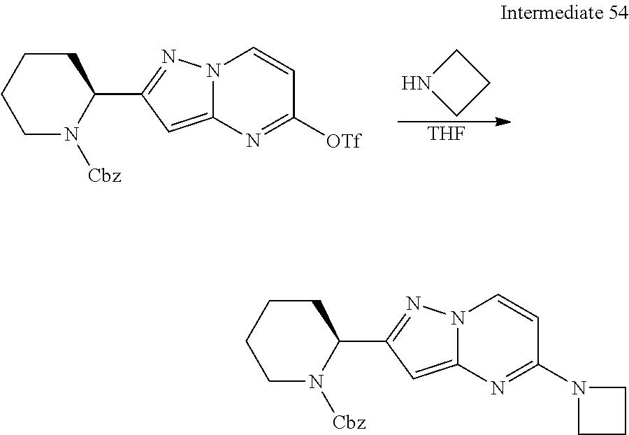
C1CCN1.[THF].C1N([Cbz])C(C2=NN3C(=C2)N=C([OTf])C=C3)CCC1.C1N([Cbz])C(C2=NN3C(=C2)N=C(N2CCC2)C=C3)CCC1
